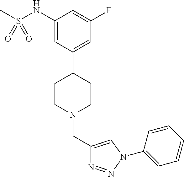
C1(NS(C)(=O)=O)=CC(C2CCN(CC3=CN(C4=CC=CC=C4)N=N3)CC2)=CC(F)=C1
